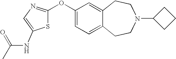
C1(OC2=NC=C(NC(C)=O)S2)=CC=C2C(=C1)CCN(C1CCC1)CC2
